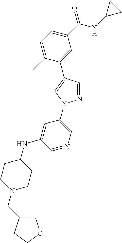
C1=C(C)C(C2=CN(C3=CN=CC(NC4CCN(CC5COCC5)CC4)=C3)N=C2)=CC(C(NC2CC2)=O)=C1
